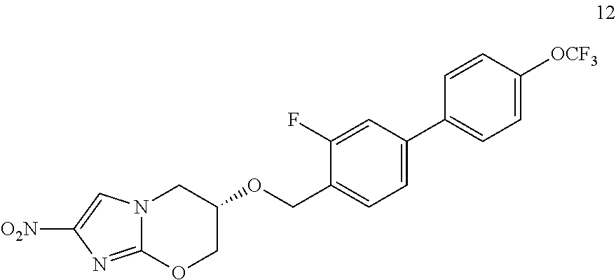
C12=NC([O2N])=CN1CC(OCC1=CC=C(C3=CC=C([OCF3])C=C3)C=C1F)CO2
